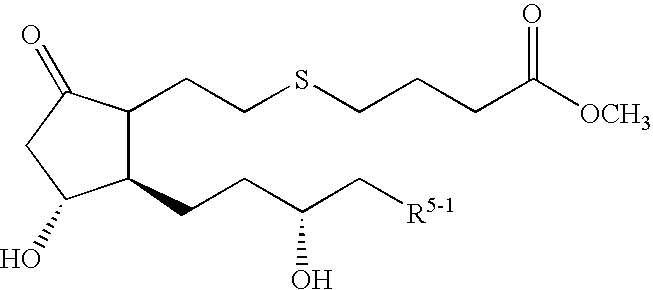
C1(CCC(C[R5-1])O)C(CCSCCCC([OCH3])=O)C(=O)CC1O
